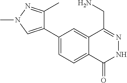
C1(C2=CN(C)N=C2C)=CC=C2C(=C1)C(CN)=NNC2=O
